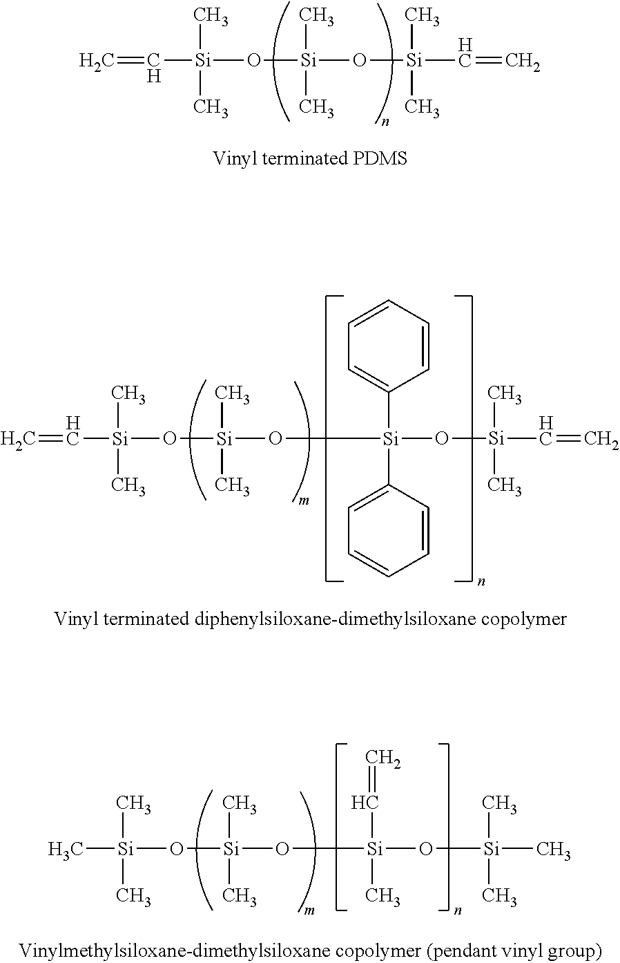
C=C[Si](O[Si](O[Si](C=C)(C)C)(C)C)(C)C.C=C[Si](O[Si](C)(C)O[Si](C1=CC=CC=C1)(C1=CC=CC=C1)O[Si](C=C)(C)C)(C)C.C[Si](O[Si](O[Si](O[Si](C)(C)C)(C=C)C)(C)C)(C)C
